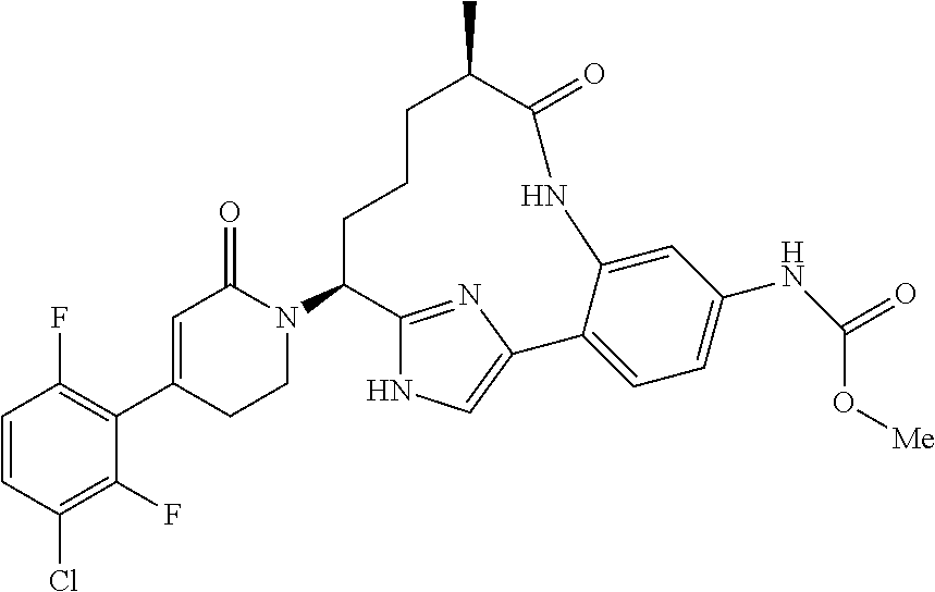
C1=CC(Cl)=C(F)C(C2=CC(=O)N(C3CCCC(C)C(=O)NC4=CC(NC(O[Me])=O)=CC=C4C4=CNC3=N4)CC2)=C1F
